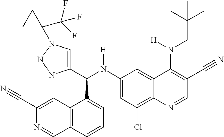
C1(N(C(C2=CN(C3(C(F)(F)F)CC3)NN2)C2=CC=CC3=C2C=C(C#N)N=C3)[H])=CC(Cl)=C2C(=C1)C(N(CC(C)(C)C)[H])=C(C#N)C=N2
